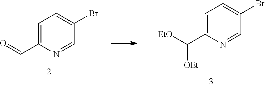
C1=C(C([EtO])[OEt])N=CC(Br)=C1.C1=C(C=O)N=CC(Br)=C1
